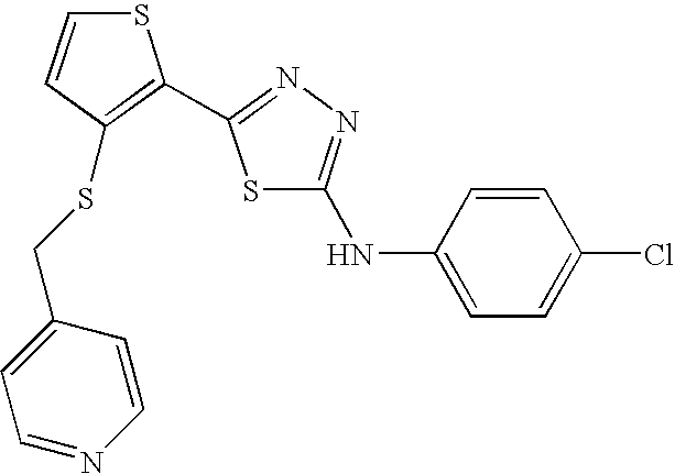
C1=CC(CSC2=C(C3=NN=C(NC4=CC=C(Cl)C=C4)S3)SC=C2)=CC=N1
